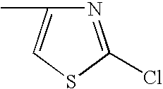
N1=C(Cl)SC=C1C
